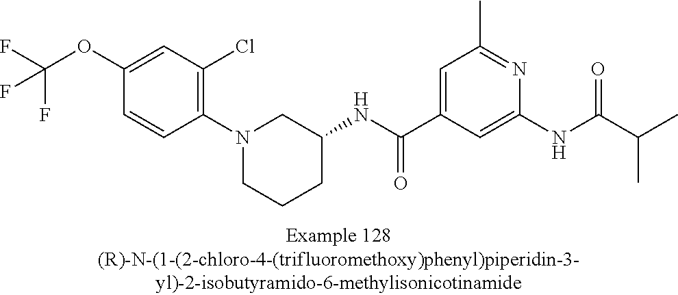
C1(OC(F)(F)F)=CC(Cl)=C(N2CCCC(NC(C3=CC(C)=NC(NC(C(C)C)=O)=C3)=O)C2)C=C1
